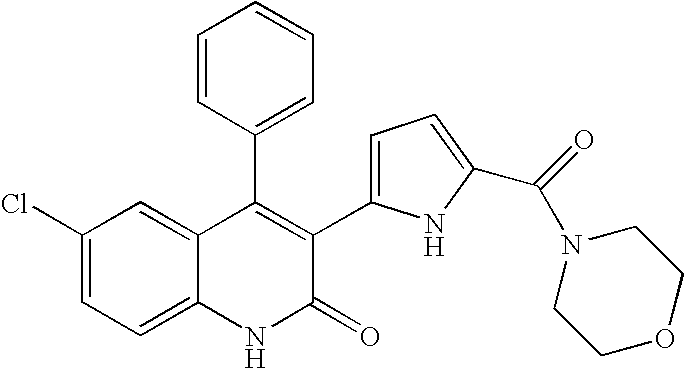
C1(Cl)=CC=C2C(=C1)C(C1=CC=CC=C1)=C(C1=CC=C(C(=O)N3CCOCC3)N1)C(=O)N2
